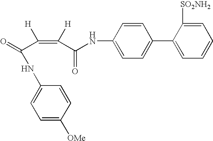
C1=CC(NC(C([H])=C([H])C(NC2=CC=C(C3=CC=CC=C3[SO2NH2])C=C2)=O)=O)=CC=C1[OMe]
